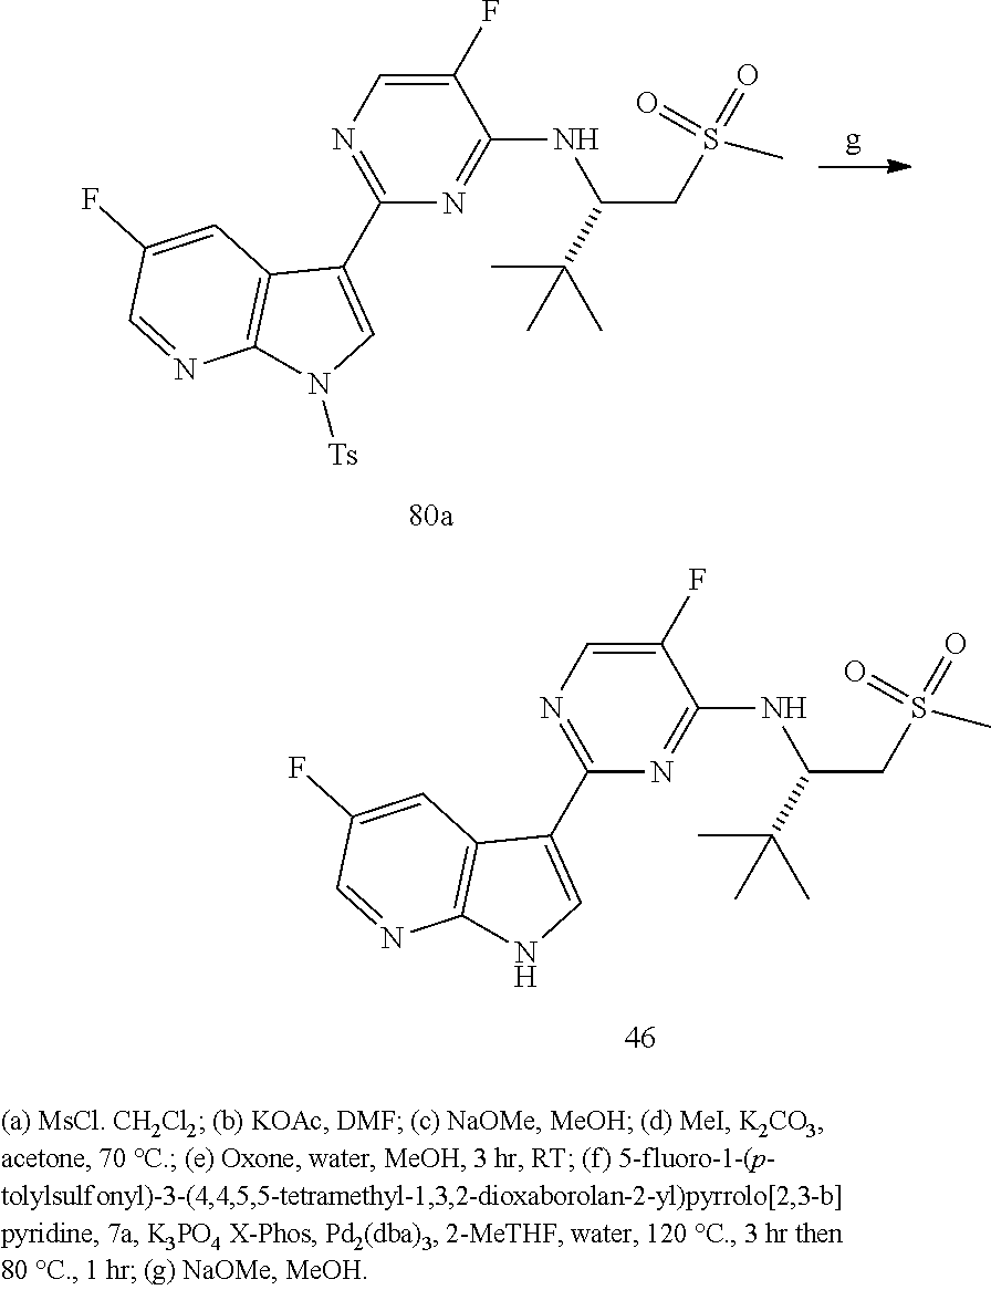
C1(F)=CN=C(C2=CN([Ts])C3=C2C=C(F)C=N3)N=C1NC(C(C)(C)C)CS(C)(=O)=O.C1(F)=CN=C(C2=CNC3=C2C=C(F)C=N3)N=C1NC(C(C)(C)C)CS(C)(=O)=O
